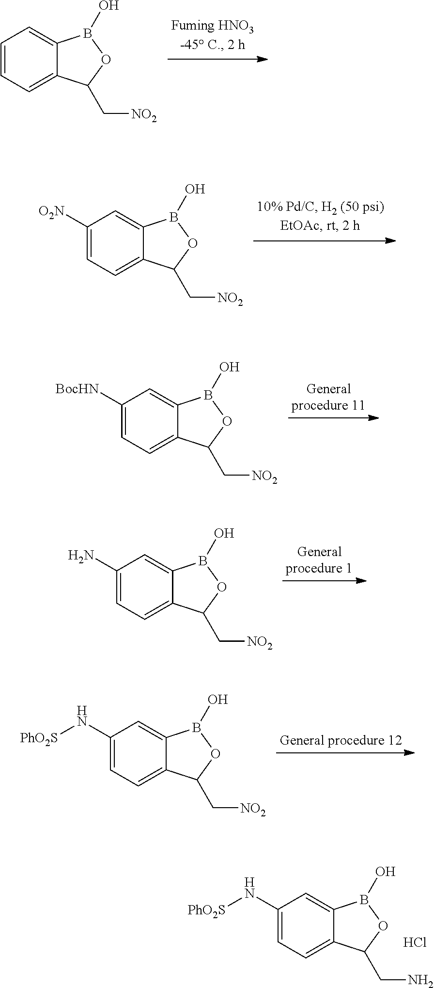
C1=CC=C2C(=C1)B(O)OC2C[NO2].C1([O2N])=CC=C2C(=C1)B(O)OC2C[NO2].C1([BocHN])=CC=C2C(=C1)B(O)OC2C[NO2].C1(N)=CC=C2C(=C1)B(O)OC2C[NO2].C1(N[PhO2S])=CC=C2C(=C1)B(O)OC2C[NO2].C1(N[PhO2S])=CC=C2C(=C1)B(O)OC2CN.Cl
